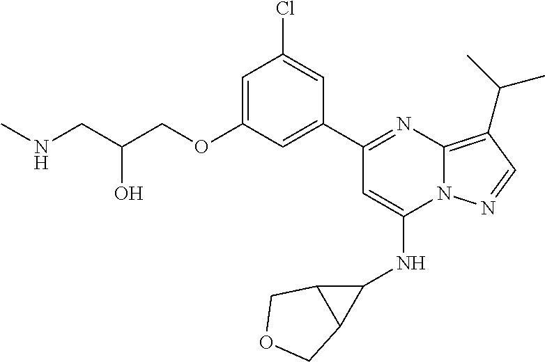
C1=C(OCC(CNC)O)C=C(C2=NC3=C(C(C)C)C=NN3C(NC3C4C3COC4)=C2)C=C1Cl
